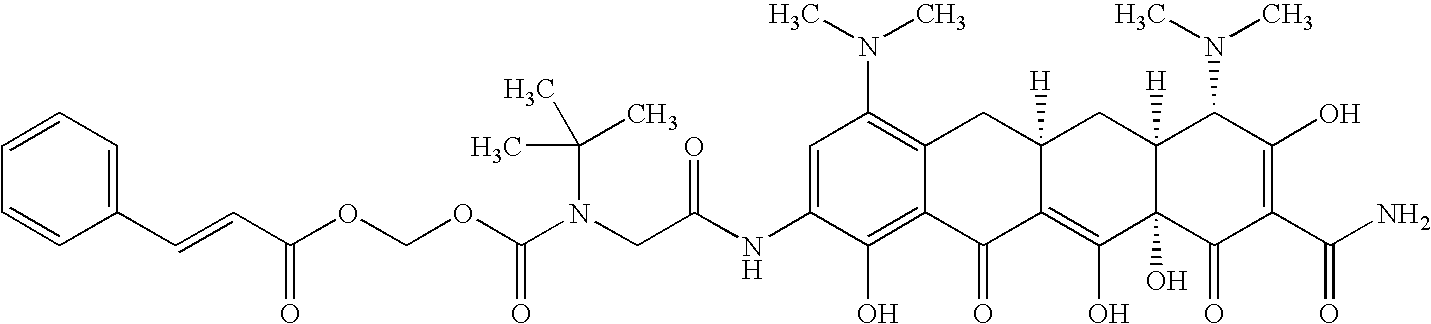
N(CC(NC1=CC(N(C)C)=C2C(=C1O)C(=O)C1=C(O)C3(O)C([H])(CC1([H])C2)C(N(C)C)C(O)=C(C(N)=O)C3=O)=O)(C(OCOC(=O)C=CC1=CC=CC=C1)=O)C(C)(C)C
